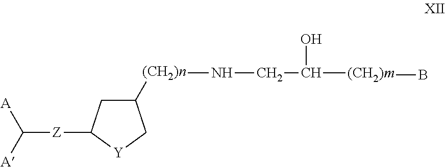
[Z](C1CC([(CH2)n]NCC([(CH2)m]B)O)C[Y]1)C([A])[A]
